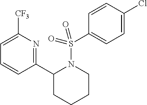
C1=CC(C2CCCCN2S(C2=CC=C(Cl)C=C2)(=O)=O)=NC([CF3])=C1
